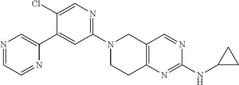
N1(C2=NC=C(Cl)C(C3=CN=CC=N3)=C2)CCC2=C(C1)C=NC(NC1CC1)=N2
